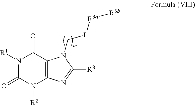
N1([R1])C(=O)N([R2])C2=C(C1=O)N(C[L][R3a][R3b])C([R8])=N2
